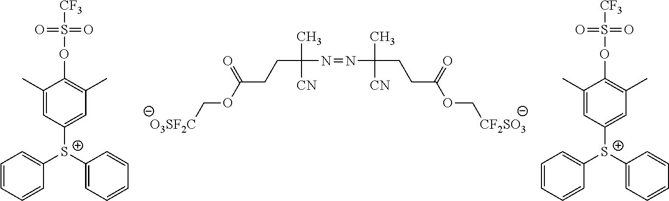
[O3SF2C]COC(CCC(N=NC(C)(CCC(OC[CF2SO3])=O)[CN])(C)[CN])=O.C1(C)=CC([S+](C2=CC=CC=C2)C2=CC=CC=C2)=CC(C)=C1OS([CF3])(=O)=O.C1(C)=CC([S+](C2=CC=CC=C2)C2=CC=CC=C2)=CC(C)=C1OS([CF3])(=O)=O
